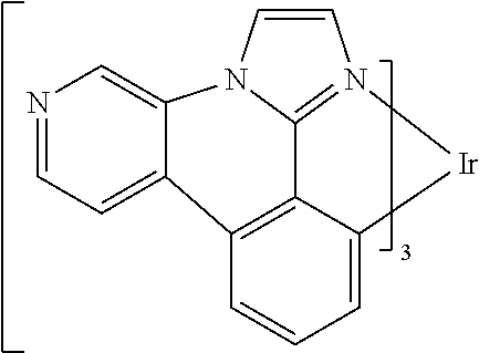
N1=CC=C2C3=C4C5=N(C=CN5C2=C1)[Ir]C4=CC=C3
